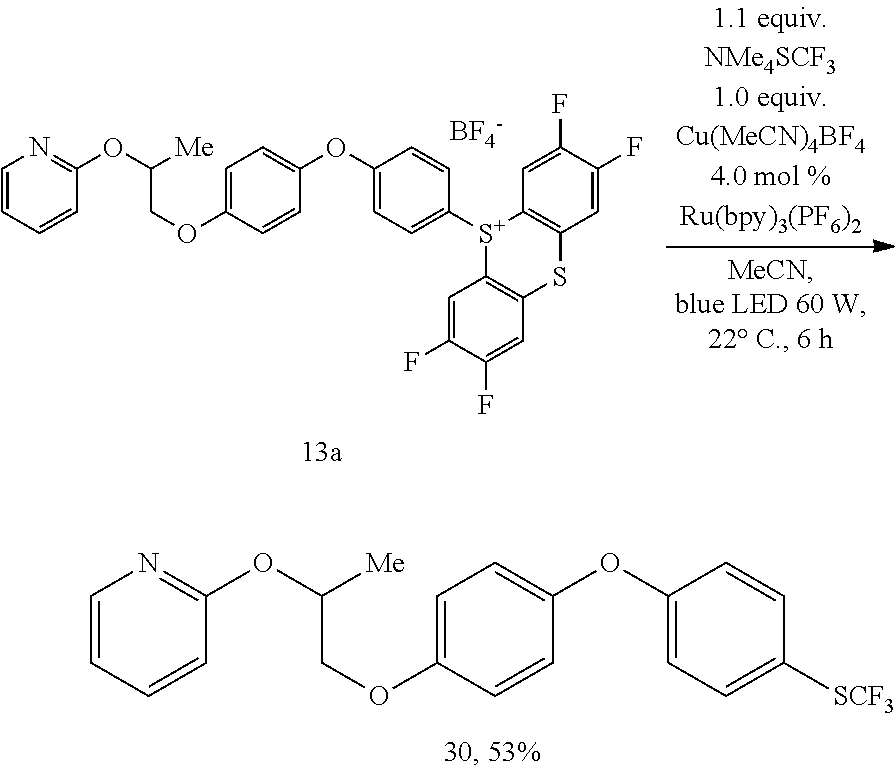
C1=CC=CC(OC([Me])COC2=CC=C(OC3=CC=C([S+]4C5=C(SC6=C4C=C(F)C(F)=C6)C=C(F)C(F)=C5)C=C3)C=C2)=N1.[BF4-].C1=CC=CC(OC([Me])COC2=CC=C(OC3=CC=C([SCF3])C=C3)C=C2)=N1
